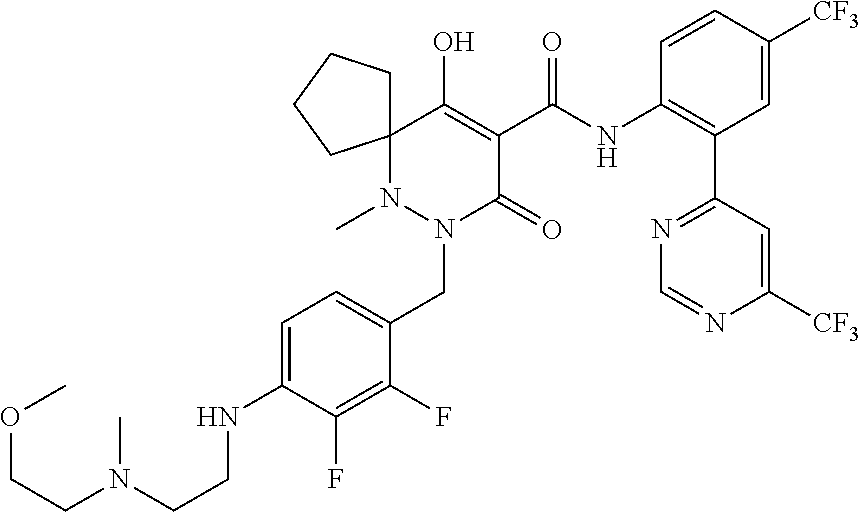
C1=C(NCCN(CCOC)C)C(F)=C(F)C(CN2C(=O)C(C(NC3=C(C4=NC=NC([CF3])=C4)C=C([CF3])C=C3)=O)=C(O)C3(N2C)CCCC3)=C1
